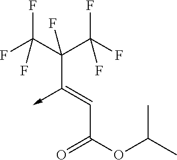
C(C(OC(C)C)=O)=C(->C)C(C(F)(F)F)(C(F)(F)F)F
